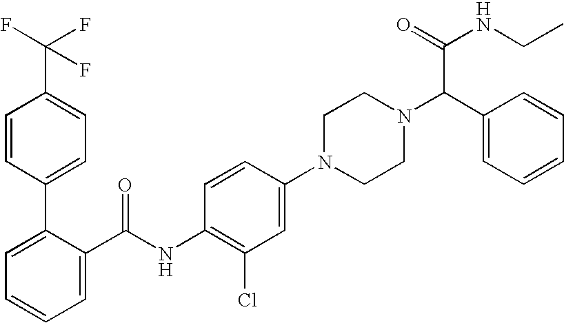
C1=CC(C2=CC=CC=C2C(NC2=C(Cl)C=C(N3CCN(C(C4=CC=CC=C4)C(NCC)=O)CC3)C=C2)=O)=CC=C1C(F)(F)F
